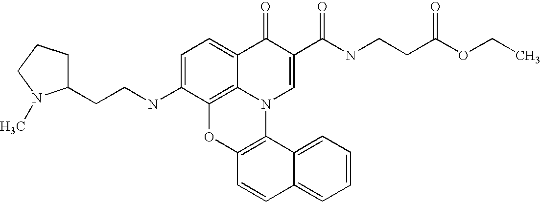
C12=C3C(=CC=C1NCCC1CCCN1C)C(=O)C(C(NCCC(OCC)=O)=O)=CN3C1=C(O2)C=CC2=CC=CC=C12
